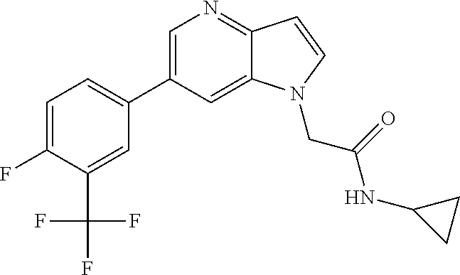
C1=C(C2=CC=C(F)C(C(F)(F)F)=C2)C=C2C(=N1)C=CN2CC(NC1CC1)=O
